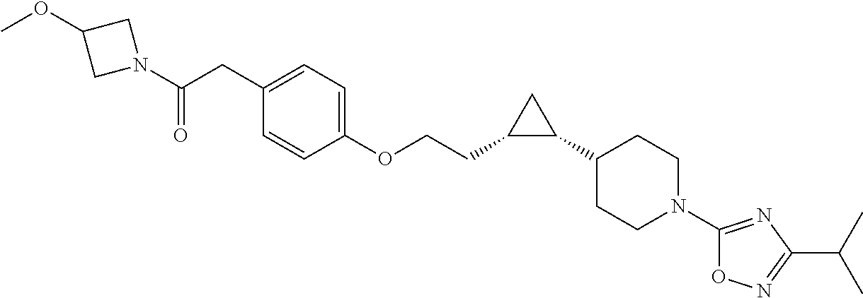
N1(C(CC2=CC=C(OCCC3C(C4CCN(C5=NC(C(C)C)=NO5)CC4)C3)C=C2)=O)CC(OC)C1
